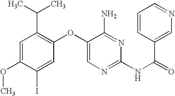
C1=C(OC)C(I)=CC(OC2=CN=C(NC(=O)C3=CN=CC=C3)N=C2N)=C1C(C)C
